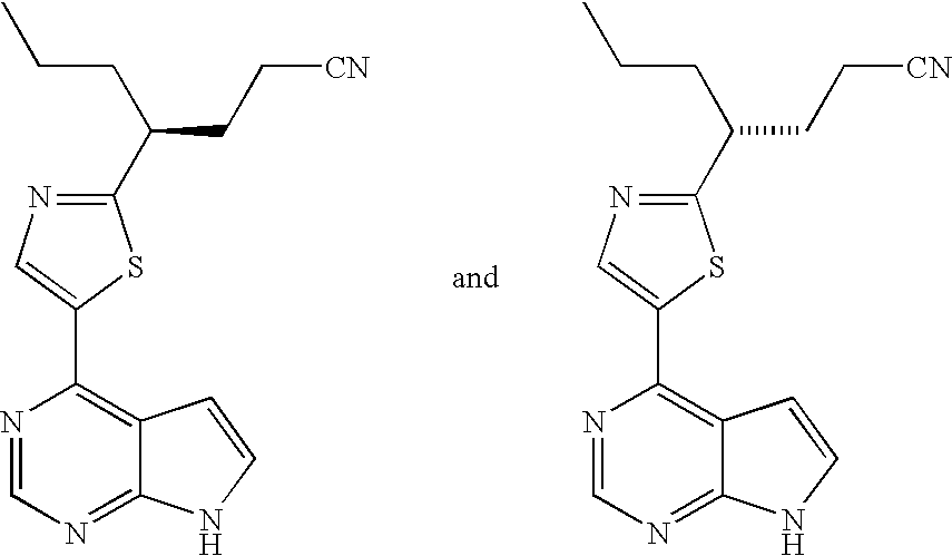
C1(C(CCC)CC[CN])=NC=C(C2=C3C(=NC=N2)NC=C3)S1.C1(C(CCC)CC[CN])=NC=C(C2=C3C(=NC=N2)NC=C3)S1
